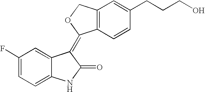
C1=C2C(=CC=C1F)NC(=O)C2=C1C2=C(C=C(CCCO)C=C2)CO1
